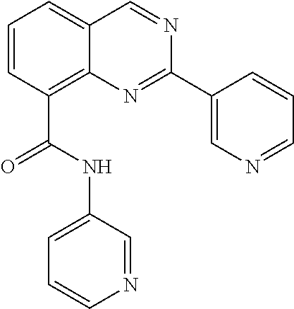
C1=CC(C(NC2=CC=CN=C2)=O)=C2C(=C1)C=NC(C1=CN=CC=C1)=N2
